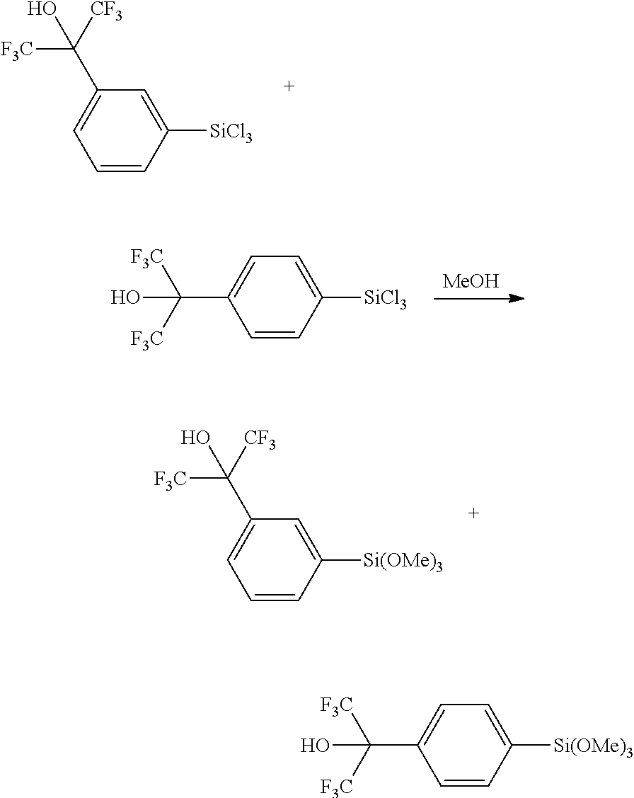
C1([SiCl3])=CC(C([CF3])([F3C])O)=CC=C1.[MeOH].C1([SiCl3])=CC=C(C([F3C])([F3C])O)C=C1.C1([Si(OMe)3])=CC(C([CF3])([F3C])O)=CC=C1.C1([Si(OMe)3])=CC=C(C([F3C])([F3C])O)C=C1
